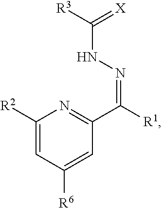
C(NN=C([R1])C1=NC([R2])=CC([R6])=C1)([R3])=[X]
